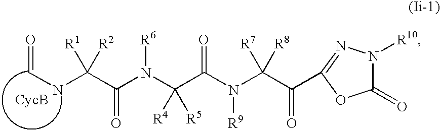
C1(=O)N([R10])N=C(C(C(N(C(=O)C(N(C(C(NC=O)([R2])[R1])=O)[R6])([R5])[R4])[R9])([R8])[R7])=O)O1
